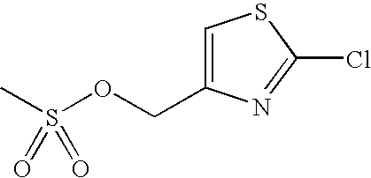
C1=C(COS(C)(=O)=O)N=C(Cl)S1
